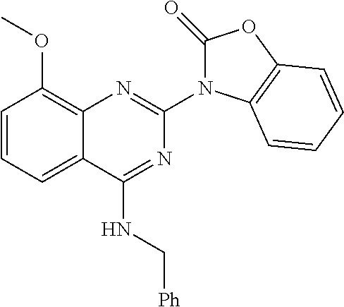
C1=CC=C2C(=C1OC)N=C(N1C(=O)OC3=C1C=CC=C3)N=C2NC[Ph]
